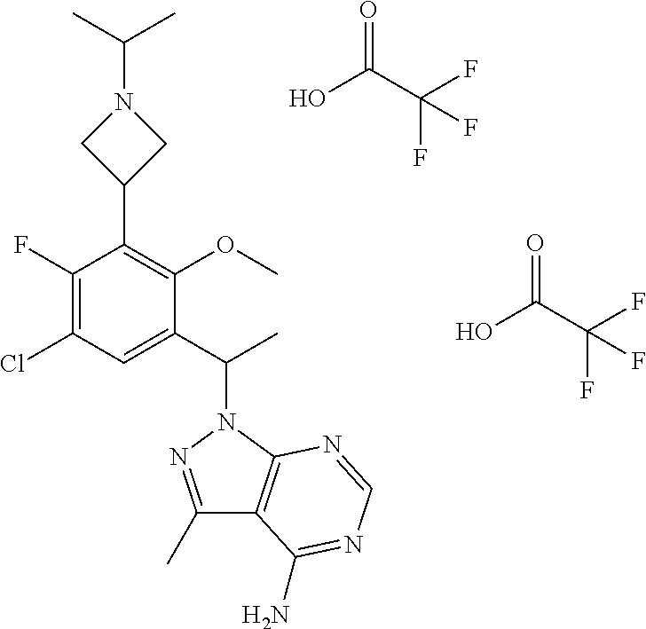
C1(F)=C(Cl)C=C(C(C)N2C3=C(C(C)=N2)C(N)=NC=N3)C(OC)=C1C1CN(C(C)C)C1.OC(C(F)(F)F)=O.OC(C(F)(F)F)=O
